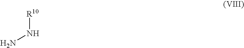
N(N)[R10]
